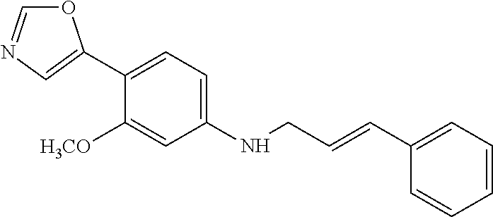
C1(C2=CN=CO2)=CC=C(NCC=CC2=CC=CC=C2)C=C1[H3CO]
